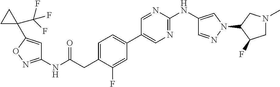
C1(NC(=O)CC2=CC=C(C3=CN=C(NC4=CN(C5CN(C)CC5F)N=C4)N=C3)C=C2F)=NOC(C2(C(F)(F)F)CC2)=C1
